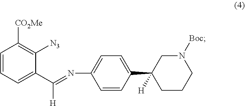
N(C1=CC=C(C2([H])CCCN([Boc])C2)C=C1)=C(C1=CC=CC([CO2Me])=C1[N3])[H]
